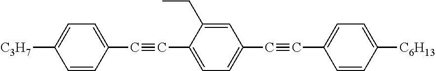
C1=CC(C#CC2=CC=C(C#CC3=CC=C([C6H13])C=C3)C=C2CC)=CC=C1[C3H7]
